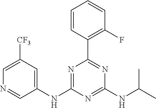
C1=CC(C2=NC(NC(C)C)=NC(NC3=CC([CF3])=CN=C3)=N2)=C(F)C=C1
